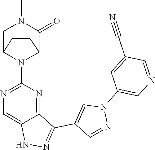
N1C2=CN=C(N3C4C(=O)N(C)CC3CC4)N=C2C(C2=CN(C3=CN=CC(C#N)=C3)N=C2)=N1
